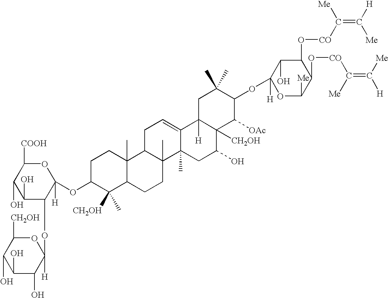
C1(O)C(O)C(OC2([H])OC([CH2OH])C(O)C(O)C2O)C([H])(OC2C([CH2OH])(C)C3C(C)(CC2)C2C(C)(CC3)C3(C)C(=CC2)C2([H])C([CH2OH])(C(O)C3)C([OAc])C(OC3([H])OC([Me])C(O[CO]C([Me])=C([Me])[H])C(O[CO]C(=C([H])[Me])[Me])C3O)C(C)(C)C2)OC1[COOH]
